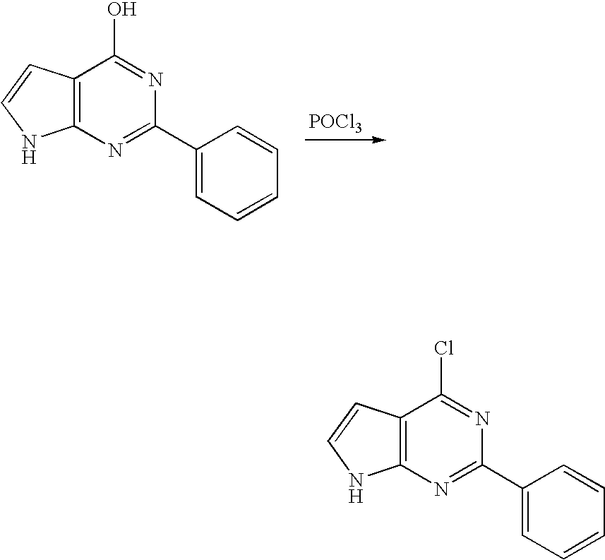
C12=C(N=C(C3=CC=CC=C3)N=C1O)NC=C2.[POCl3].C12=C(N=C(C3=CC=CC=C3)N=C1Cl)NC=C2
